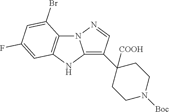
C12=C(C3([COOH])CCN([Boc])CC3)C=NN1C1=C(N2)C=C(F)C=C1Br
